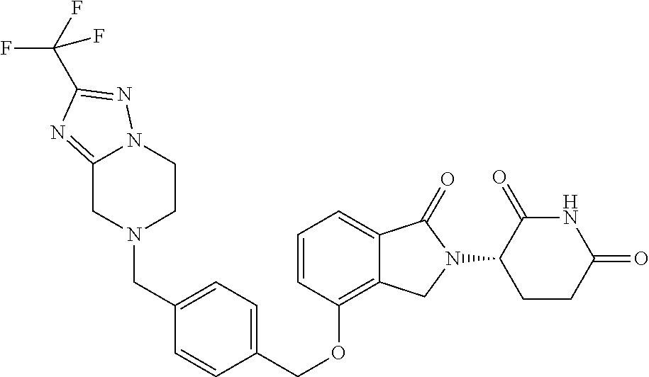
C(OC1=C2C(=CC=C1)C(=O)N(C1C(=O)NC(=O)CC1)C2)C1=CC=C(CN2CCN3C(=NC(C(F)(F)F)=N3)C2)C=C1
